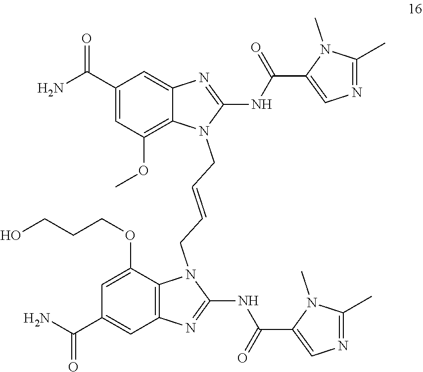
C1(NC(C2=CN=C(C)N2C)=O)=NC2=C(N1CC=CCN1C(NC(=O)C3=CN=C(C)N3C)=NC3=CC(C(N)=O)=CC(OC)=C13)C(OCCCO)=CC(C(=O)N)=C2
